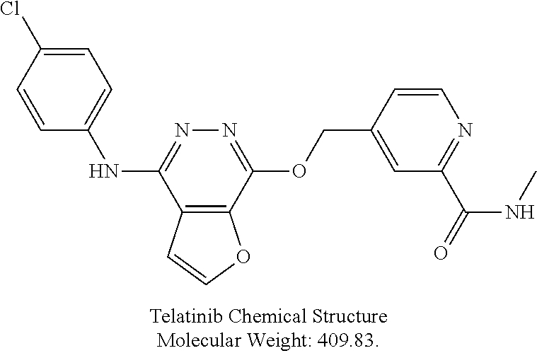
C1=C(Cl)C=CC(NC2=NN=C(OCC3=CC(C(=O)NC)=NC=C3)C3=C2C=CO3)=C1
